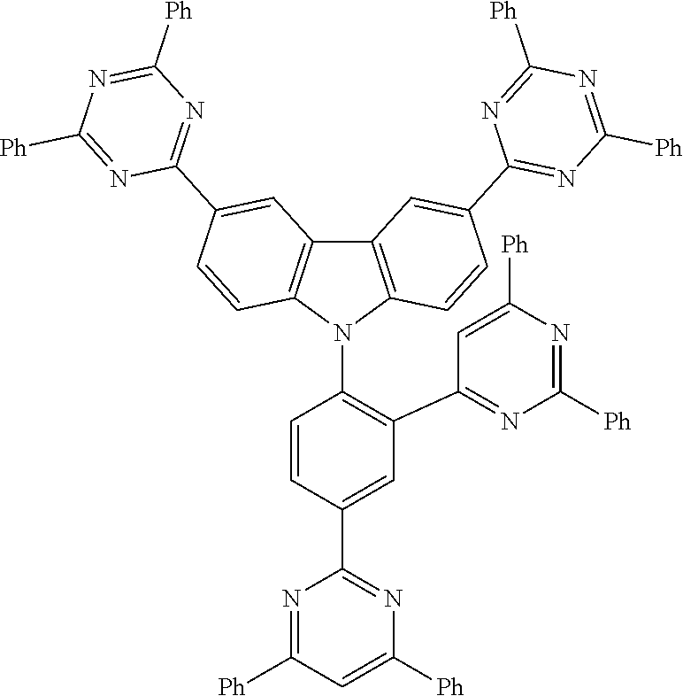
C1=C(C2=NC([Ph])=CC([Ph])=N2)C=CC(N2C3=C(C4=C2C=CC(C2=NC([Ph])=NC([Ph])=N2)=C4)C=C(C2=NC([Ph])=NC([Ph])=N2)C=C3)=C1C1=NC([Ph])=NC([Ph])=C1
